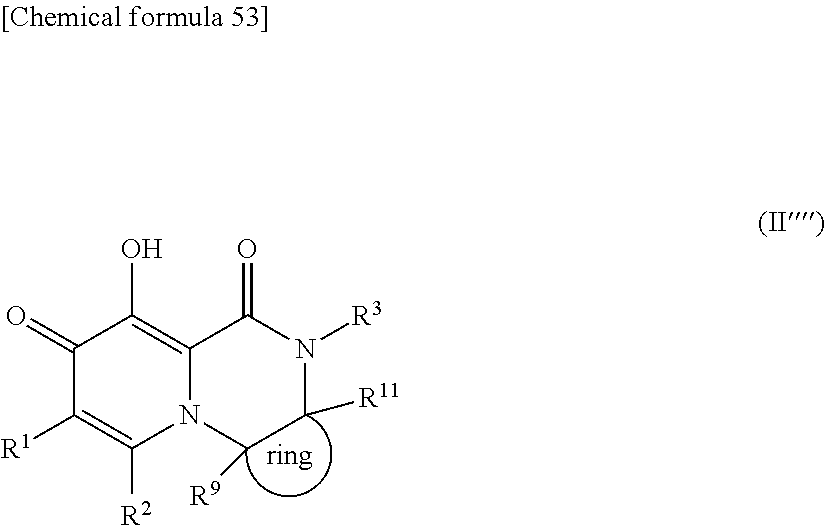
C1(=O)C([R1])=C([R2])N2C(=C1O)C(=O)N([R3])C([R11])C2[R9]
